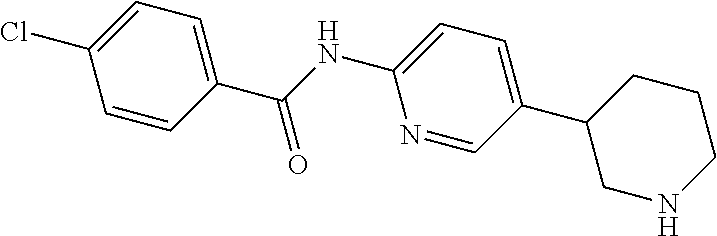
C1(C2=CC=C(NC(C3=CC=C(Cl)C=C3)=O)N=C2)CNCCC1
